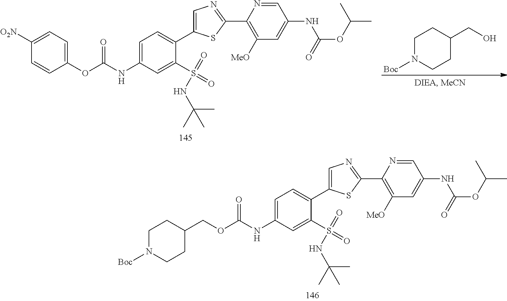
C1=C(C2=CC=C(NC(=O)OCC3CCN([Boc])CC3)C=C2S(=O)(=O)NC(C)(C)C)SC(C2=C([MeO])C=C(NC(OC(C)C)=O)C=N2)=N1.C1=C(C2=CC=C(NC(=O)OC3=CC=C([O2N])C=C3)C=C2S(=O)(=O)NC(C)(C)C)SC(C2=C([MeO])C=C(NC(OC(C)C)=O)C=N2)=N1.C1N([Boc])CCC(CO)C1
